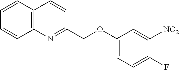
C12=C(C=CC=C1)C=CC(COC1=CC=C(F)C([NO2])=C1)=N2
